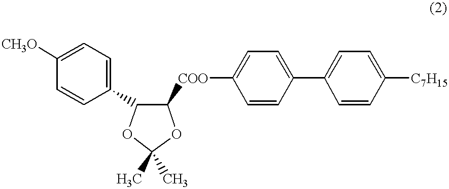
C1([CH3O])=CC=C(C2C([COO]C3=CC=C(C4=CC=C([C7H15])C=C4)C=C3)OC(C)(C)O2)C=C1
